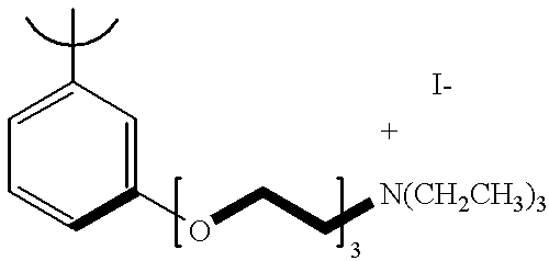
C1=C(C)C=C(OCC[N(CH2CH3)3])C=C1
